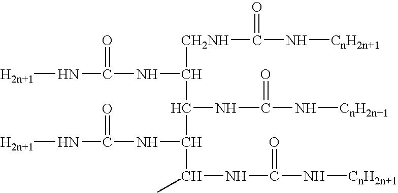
[H2n+1]NC(=O)NC([CH2NH]C(=O)N[CnH2n+1])C(NC(=O)N[CnH2n+1])C(NC(N[H2n+1])=O)C(NC(=O)N[CnH2n+1])C
